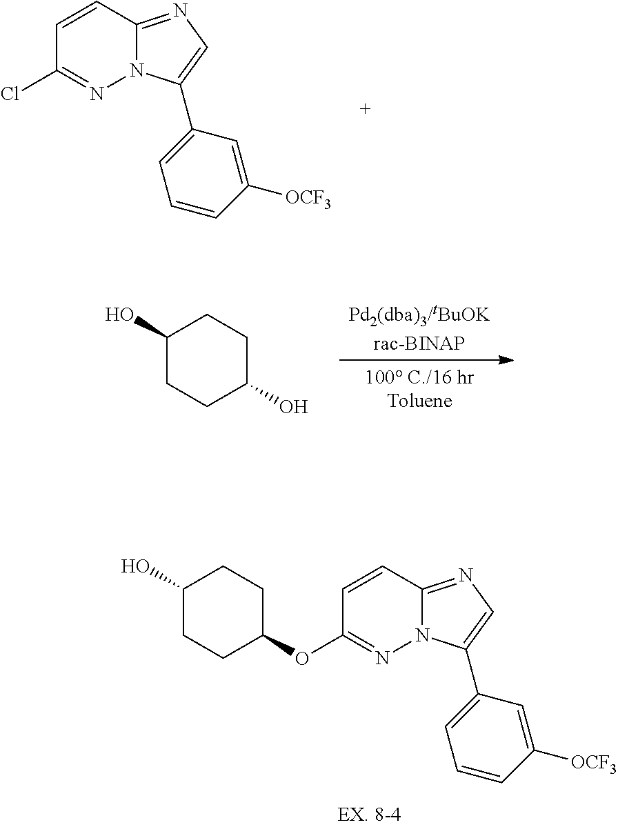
C1(Cl)=NN2C(=NC=C2C2=CC=CC([OCF3])=C2)C=C1.[Pd2(dba)3/tBuOKrac-BINAP].[100 C./16 hrToluene].C1(O)CCC(O)CC1.C1(OC2CCC(O)CC2)=NN2C(=NC=C2C2=CC=CC([OCF3])=C2)C=C1
